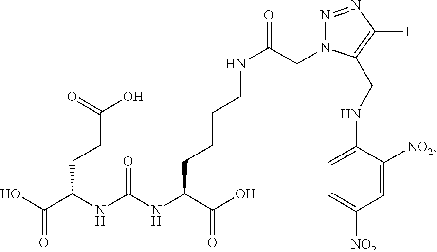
OC(C(NC(NC(C(O)=O)CCCCNC(=O)CN1N=NC(I)=C1CNC1=CC=C([NO2])C=C1[NO2])=O)CCC(O)=O)=O
